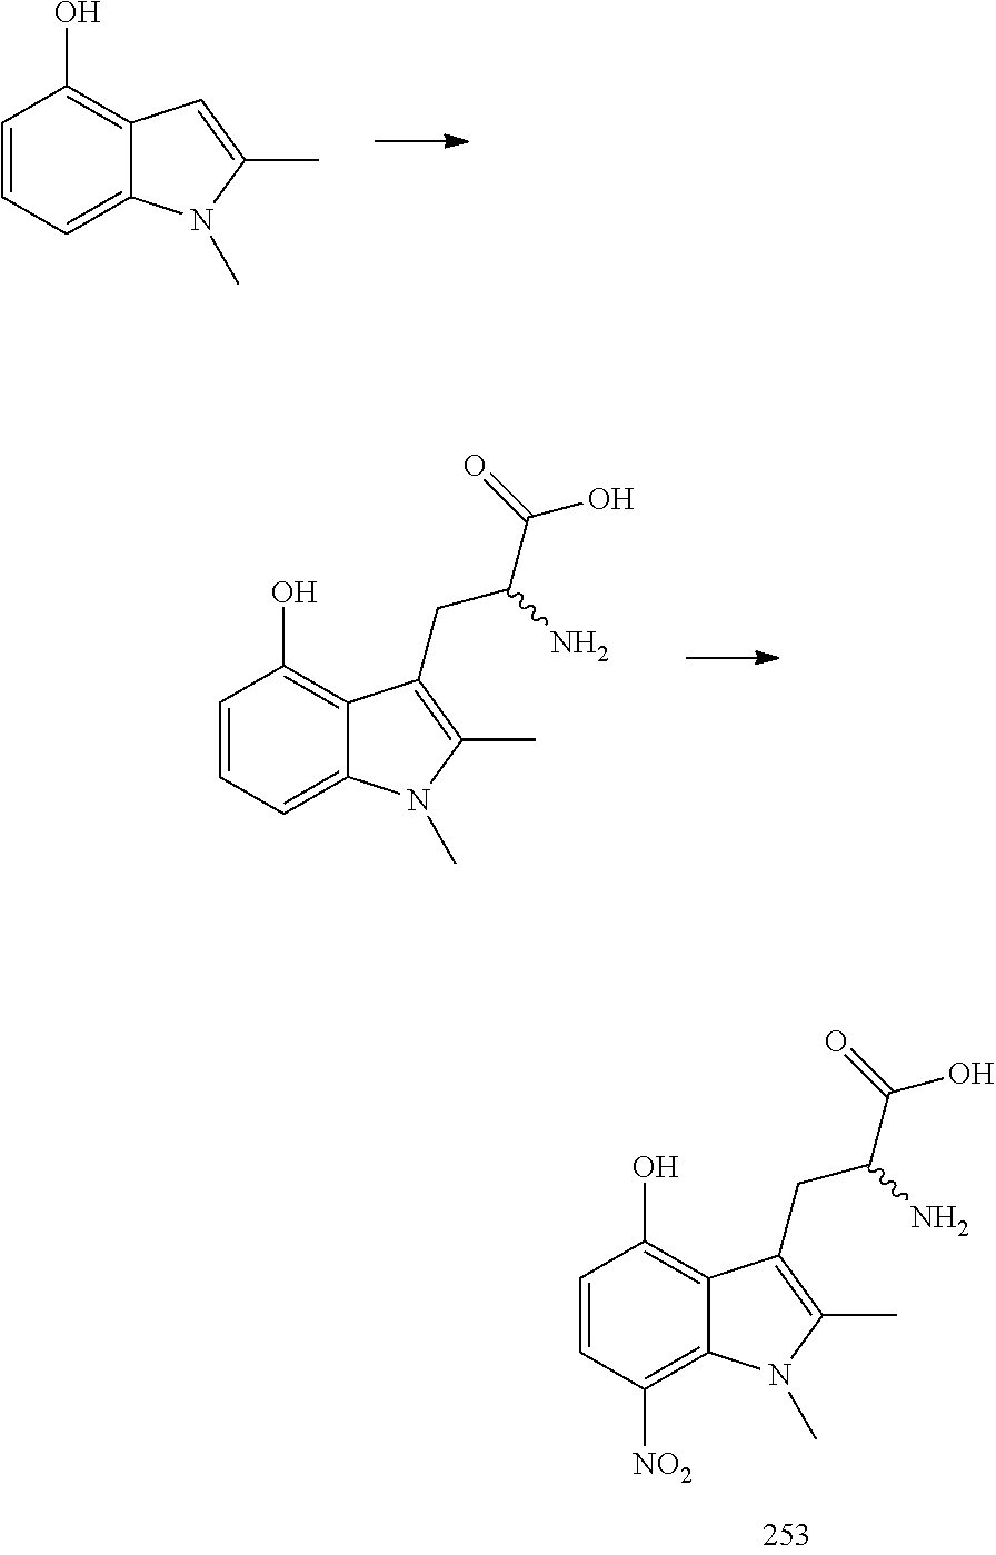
C12=C(O)C=CC=C1N(C)C(C)=C2CC(C(O)=O)N.C12=C(O)C=CC=C1N(C)C(C)=C2.C12=C(O)C=CC([NO2])=C1N(C)C(C)=C2CC(C(O)=O)N
